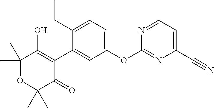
C1(C2=CC(OC3=NC(C#N)=CC=N3)=CC=C2CC)=C(O)C(C)(C)OC(C)(C)C1=O
